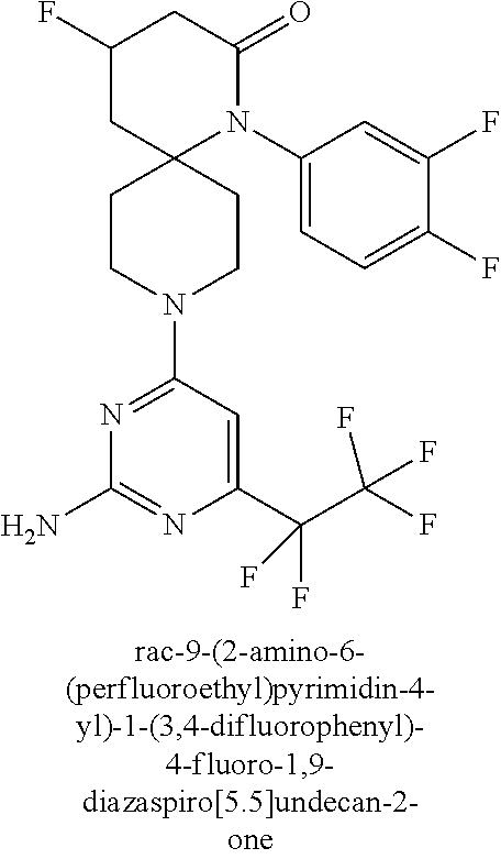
C1(F)CC2(N(C3=CC=C(F)C(F)=C3)C(=O)C1)CCN(C1=NC(N)=NC(C(F)(C(F)(F)F)F)=C1)CC2
